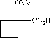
C1([OMe])([CO2H])CCC1
